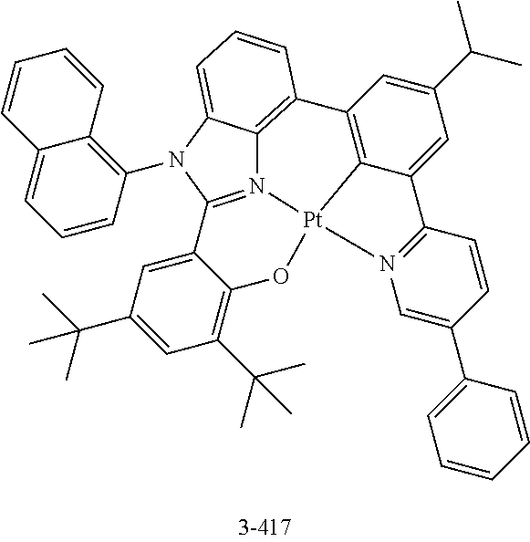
N12=C3N(C4=C5C(=CC=C4)C=CC=C5)C4=CC=CC(=C14)C1=C4C(=CC(C(C)C)=C1)C1=N(C=C(C5=CC=CC=C5)C=C1)[Pt]24OC1=C(C(C)(C)C)C=C(C(C)(C)C)C=C31
